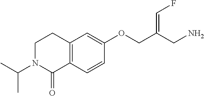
C1N(C(C)C)C(=O)C2=C(C1)C=C(OCC(CN)=CF)C=C2
